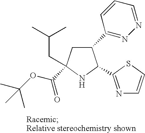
C1(C2=NN=CC=C2)CC(C(OC(C)(C)C)=O)(CC(C)C)NC1C1=NC=CS1
